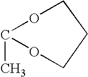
C1(C)OCCCO1
